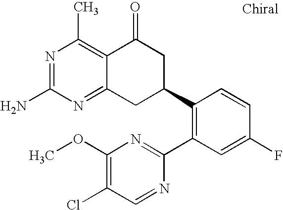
C1(C2CC(=O)C3=C(C)N=C(N)N=C3C2)=C(C2=NC(OC)=C(Cl)C=N2)C=C(F)C=C1
